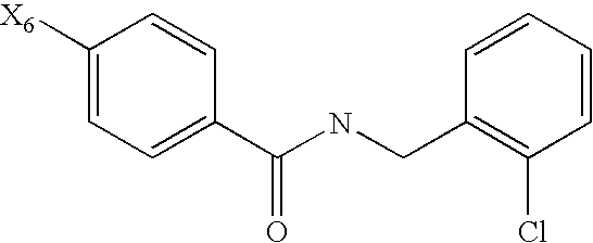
[X6]C1=CC=C(C(NCC2=C(Cl)C=CC=C2)=O)C=C1
